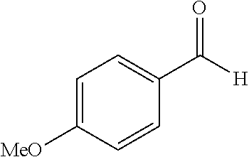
C1=C([MeO])C=CC(C([H])=O)=C1
